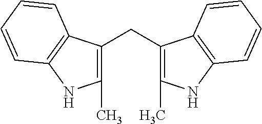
C1(C)=C(CC2=C(C)NC3=C2C=CC=C3)C2=C(N1)C=CC=C2
